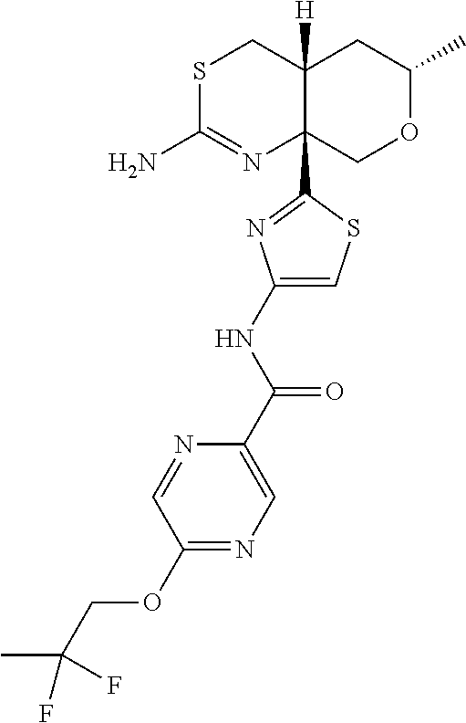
S1C(N)=NC2(C3=NC(NC(=O)C4=CN=C(OCC(F)(C)F)C=N4)=CS3)C([H])(C1)CC(C)OC2
